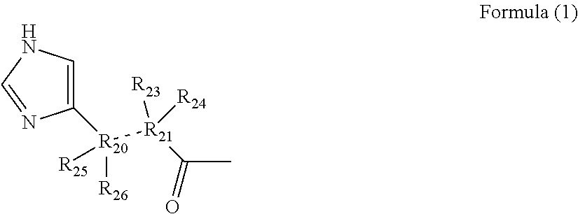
C1([R20]([R21](C(C)=O)([R23])[R24])([R26])[R25])=CNC=N1
